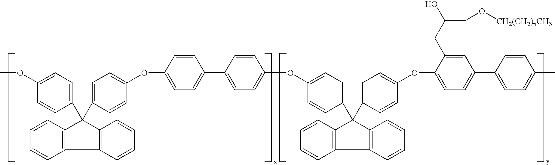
C1(OC)=CC=C(C2(C3=CC=C(OC4=CC=C(C5=CC=C(OC6=CC=C(C7(C8=CC=C(OC9=CC=C(C%10=CC=C(C)C=C%10)C=C9CC(CO[CH2(CH2)nCH3])O)C=C8)C8=C(C9=C7C=CC=C9)C=CC=C8)C=C6)C=C5)C=C4)C=C3)C3=C(C4=C2C=CC=C4)C=CC=C3)C=C1
